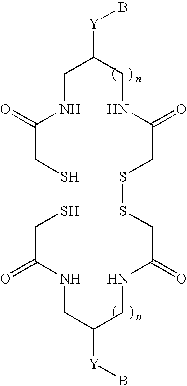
C(NC(CS)=O)C(CNC(CSSCC(NCC(CNC(=O)CS)[Y]B)=O)=O)[Y]B
